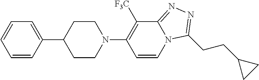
C1(C2=CC=CC=C2)CCN(C2=C([F3C])C3=NN=C(CCC4CC4)N3C=C2)CC1
